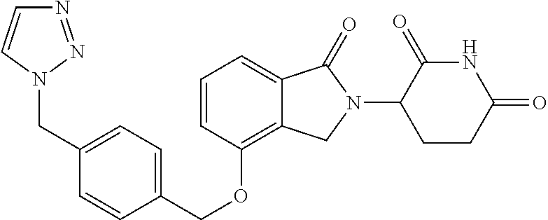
C(OC1=C2C(=CC=C1)C(=O)N(C1C(=O)NC(=O)CC1)C2)C1=CC=C(CN2N=NC=C2)C=C1
